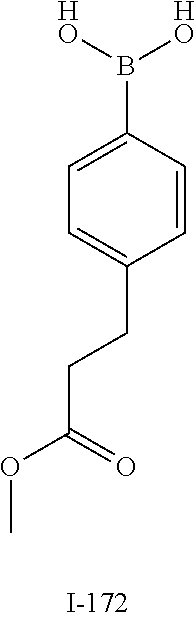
C1=C(B([HO])[HO])C=CC(CCC(OC)=O)=C1
